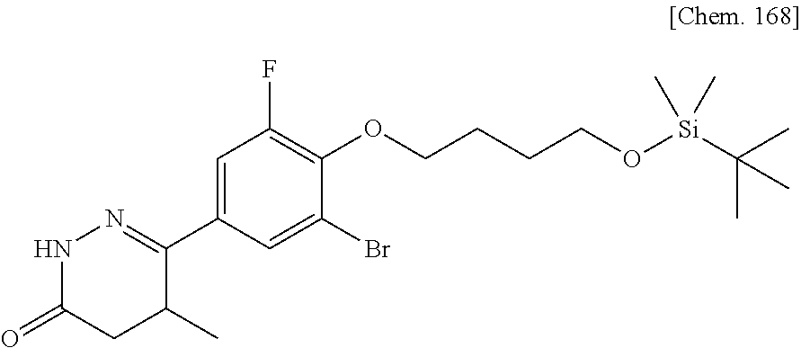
N1C(=O)CC(C)C(C2=CC(F)=C(OCCCCO[Si](C(C)(C)C)(C)C)C(Br)=C2)=N1
